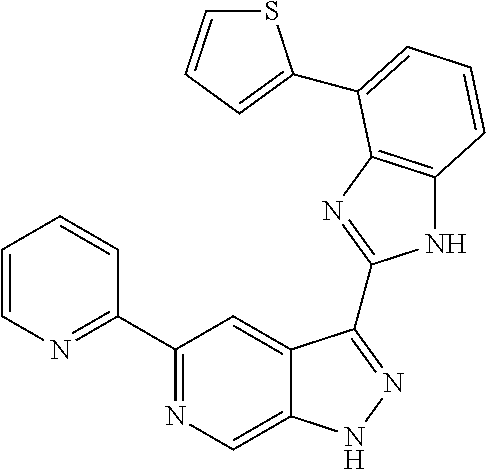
C1(C2=NC=C3C(=C2)C(C2=NC4=C(N2)C=CC=C4C2=CC=CS2)=NN3)=NC=CC=C1
